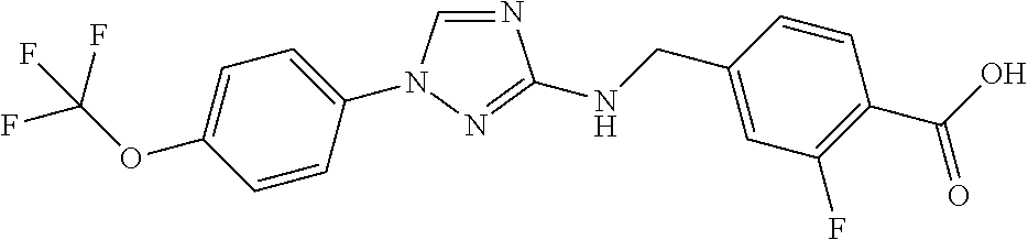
N1=CN(C2=CC=C(OC(F)(F)F)C=C2)N=C1NCC1=CC(F)=C(C(O)=O)C=C1
